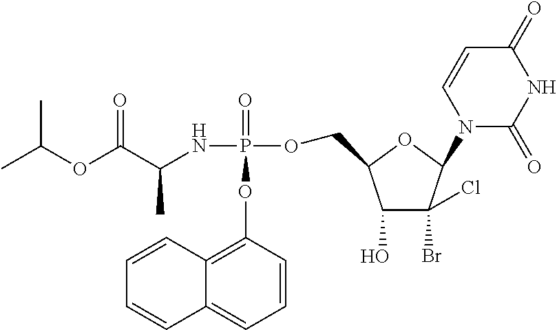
CC(OC(C(NP(=O)(OC1=C2C(=CC=C1)C=CC=C2)OCC1C(O)C(Br)(Cl)C(N2C(=O)NC(=O)C=C2)O1)C)=O)C
